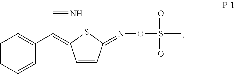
C1=CC=CC(C(C#N)=C2C=CC(=NOS(C)(=O)=O)S2)=C1
